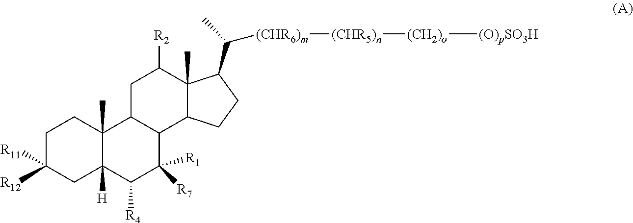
C1C([R12])([R11])CC2([H])C(C)(C1)C1C(C([R1])([R7])C2[R4])C2C(C)(C([R2])C1)C(C(C)[(CHR6)m][(CHR5)n][(CH2)o][(O)pSO3H])CC2
